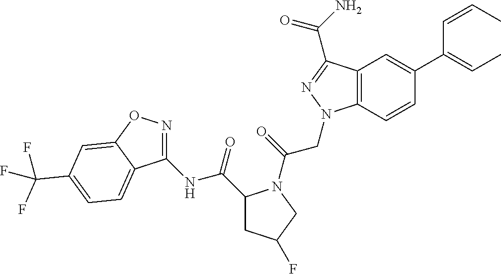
CC=CC(=CC)C1=CC2=C(C=C1)N(CC(=O)N1C(C(NC3=NOC4=CC(C(F)(F)F)=CC=C34)=O)CC(F)C1)N=C2C(N)=O
